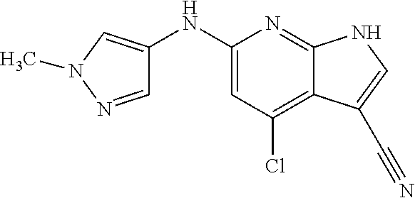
N(C1=CC(Cl)=C2C(=N1)NC=C2C#N)C1=CN(C)N=C1
